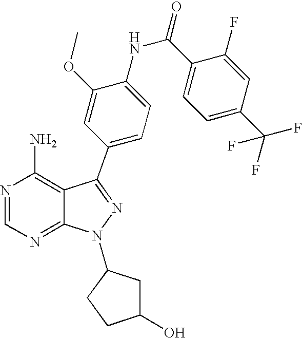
N1=CN=C2C(=C1N)C(C1=CC=C(NC(C3=CC=C(C(F)(F)F)C=C3F)=O)C(OC)=C1)=NN2C1CC(O)CC1
